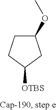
C1(OC)CCC([OTBS])C1
